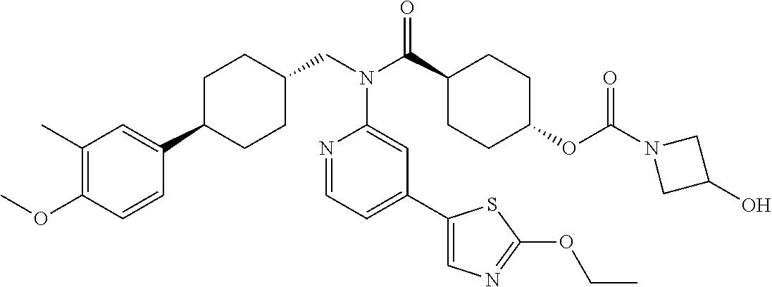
C1(C)=C(OC)C=CC(C2CCC(CN(C(C3CCC(OC(N4CC(O)C4)=O)CC3)=O)C3=CC(C4=CN=C(OCC)S4)=CC=N3)CC2)=C1
